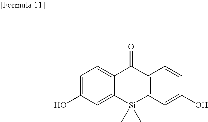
C12=CC=C(O)C=C1[Si](C)(C)C1=C(C2=O)C=CC(O)=C1
